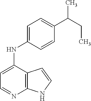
C1=C(NC2=CC=C(C(CC)C)C=C2)C2=C(N=C1)NC=C2
